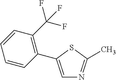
C1=C(C2=C(C(F)(F)F)C=CC=C2)SC(C)=N1
